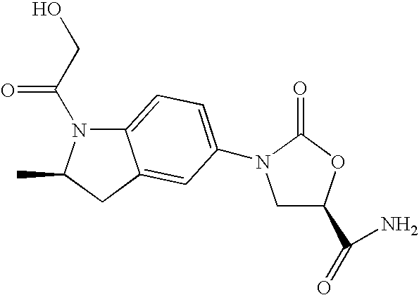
C12=CC=C(N3CC(C(N)=O)OC3=O)C=C1CC(C)N2C(CO)=O
